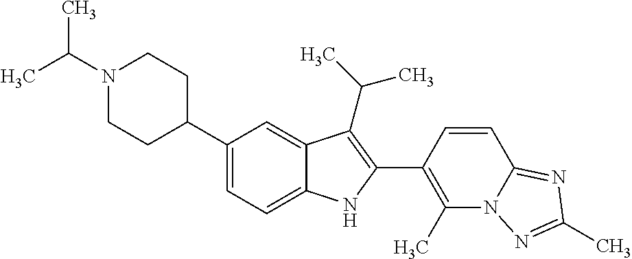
C(N1CCC(C2=CC=C3C(=C2)C(C(C)C)=C(C2=C(C)N4C(=NC(C)=N4)C=C2)N3)CC1)(C)C
